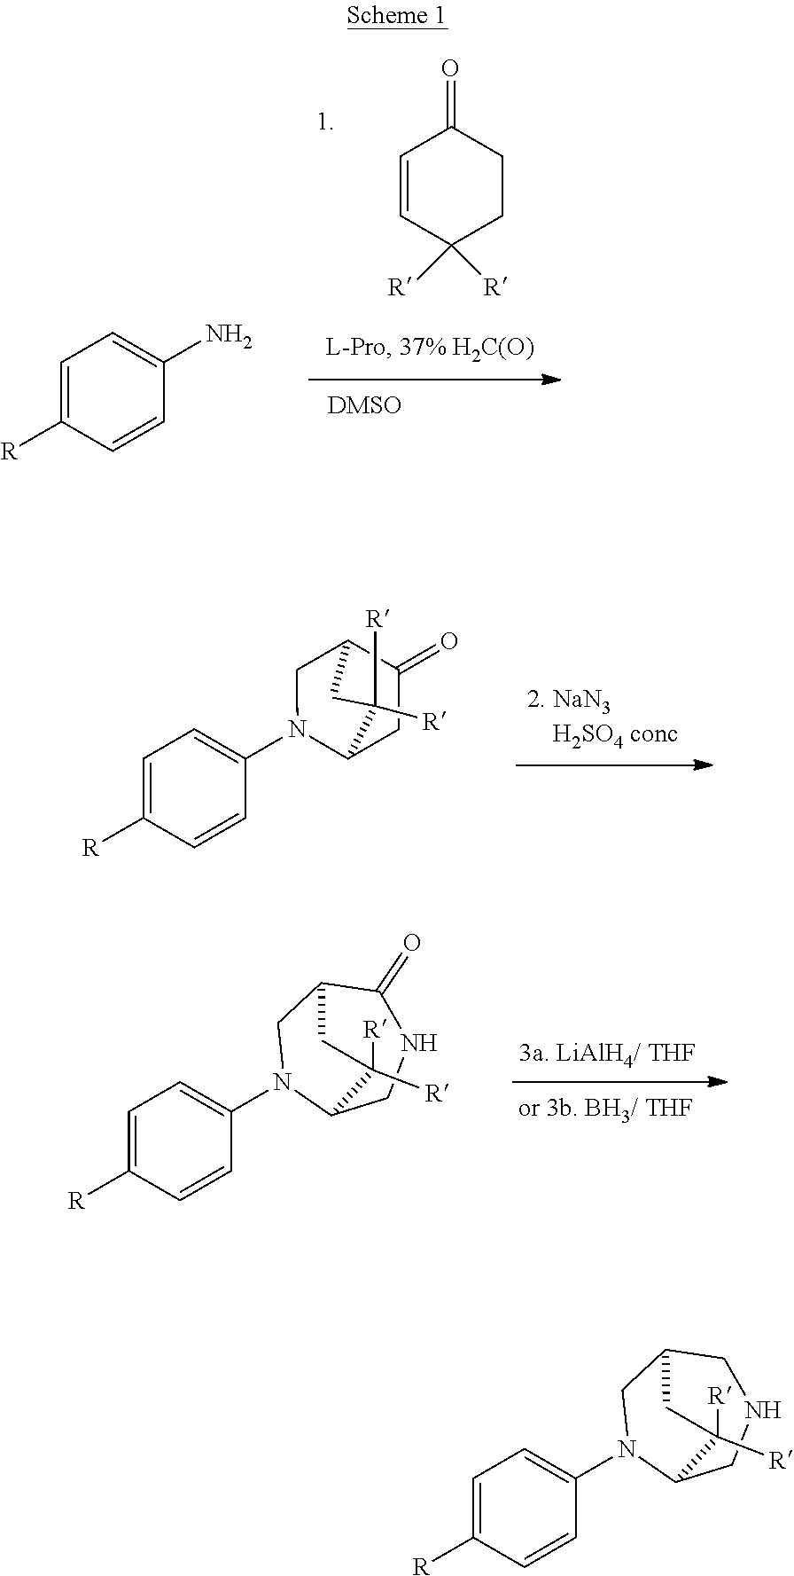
C1=CC([R])([R])CCC1=O.C1=C([R])C=CC(N)=C1.C1=C([R])C=CC(N2C3CC(=O)C(C2)CC3([R])[R])=C1.C1=C([R])C=CC(N2C3CNC(=O)C(C2)CC3([R])[R])=C1.C1=C([R])C=CC(N2C3CNCC(C2)CC3([R])[R])=C1
